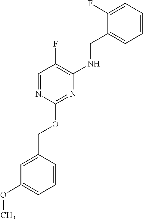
C1=NC(OCC2=CC(OC)=CC=C2)=NC(NCC2=CC=CC=C2F)=C1F
